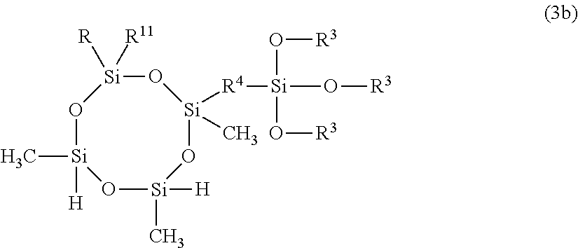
O1[Si]([H])(C)O[Si]([H])(C)O[Si]([R4][Si](O[R3])(O[R3])O[R3])(C)O[Si]1([R])[R11]
